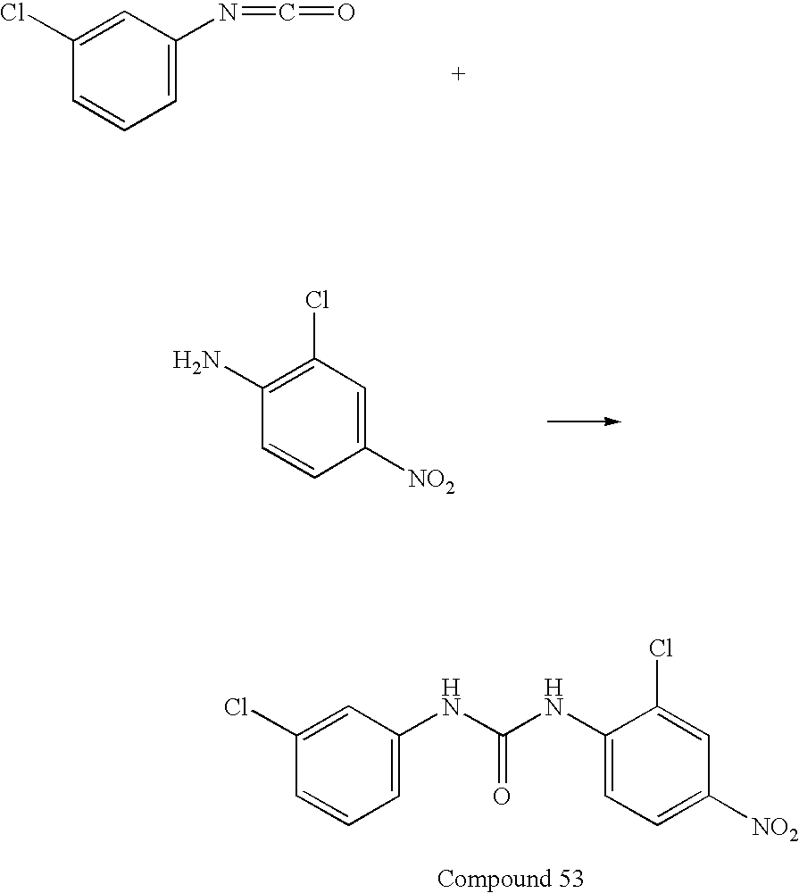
C1=C(N=C=O)C=C(Cl)C=C1.C1([NO2])=CC(Cl)=C(N)C=C1.C1=C(NC(NC2=CC=C([NO2])C=C2Cl)=O)C=C(Cl)C=C1
